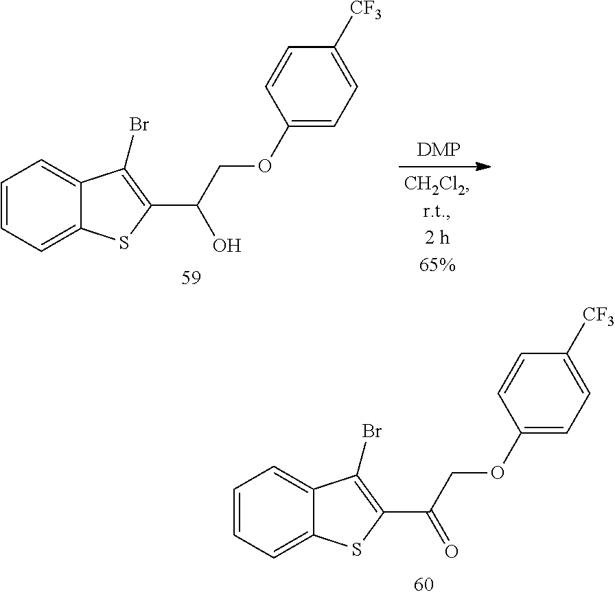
C1=CC=C2C(=C1)C(Br)=C(C(COC1=CC=C([CF3])C=C1)=O)S2.C1=CC=C2C(=C1)C(Br)=C(C(COC1=CC=C([CF3])C=C1)O)S2
